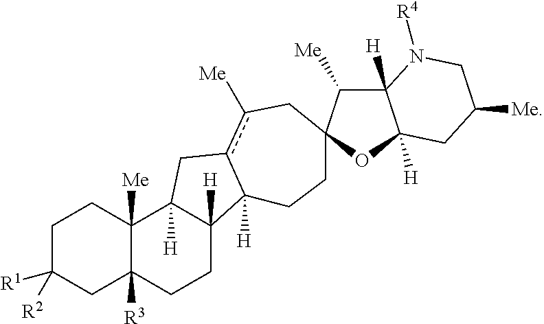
C1C([R1])([R2])CC2([R3])C([Me])(C1)C1([H])C([H])(CC2)C2([H])c(c([Me])CC3(CC2)C([Me])C2([H])C([H])(O3)CC([Me])CN2[R4])C1
